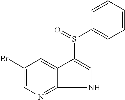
C1(Br)=CN=C2NC=C(S(=O)C3=CC=CC=C3)C2=C1
